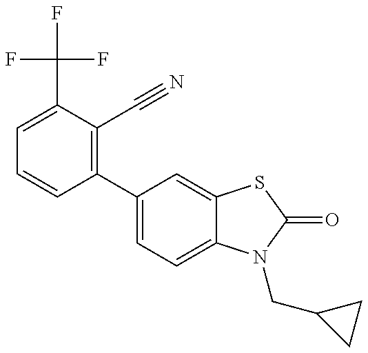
C1=CC(C2=CC=C3C(=C2)SC(=O)N3CC2CC2)=C(C#N)C(C(F)(F)F)=C1
